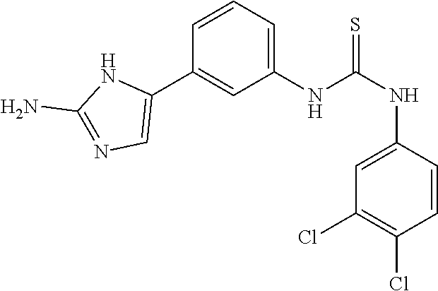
C1(NC(NC2=CC(Cl)=C(Cl)C=C2)=S)=CC=CC(C2=CN=C(N)N2)=C1
